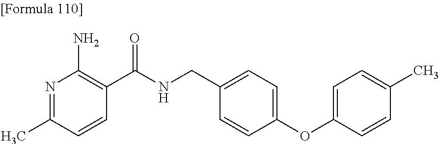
N1=C(C)C=CC(C(NCC2=CC=C(OC3=CC=C(C)C=C3)C=C2)=O)=C1N
